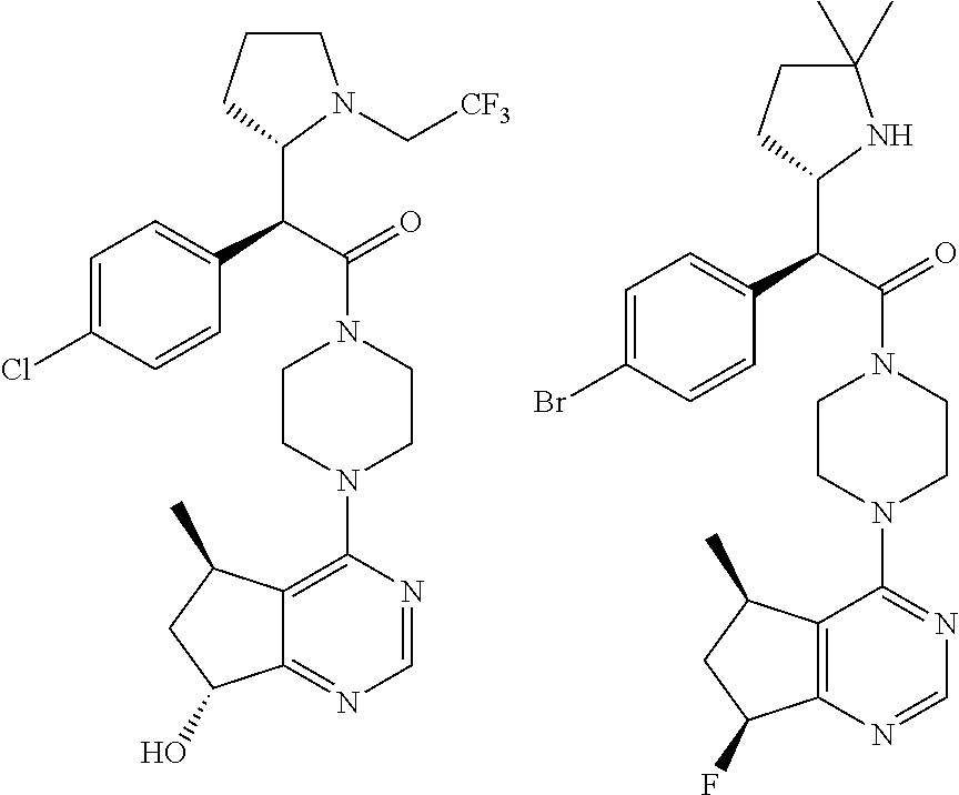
C1CCC(C(C2=CC=C(Cl)C=C2)C(N2CCN(C3=C4C(=NC=N3)C(O)CC4C)CC2)=O)N1C[CF3].C1(C)(C)CCC(C(C2=CC=C(Br)C=C2)C(N2CCN(C3=NC=NC4=C3C(C)CC4F)CC2)=O)N1
